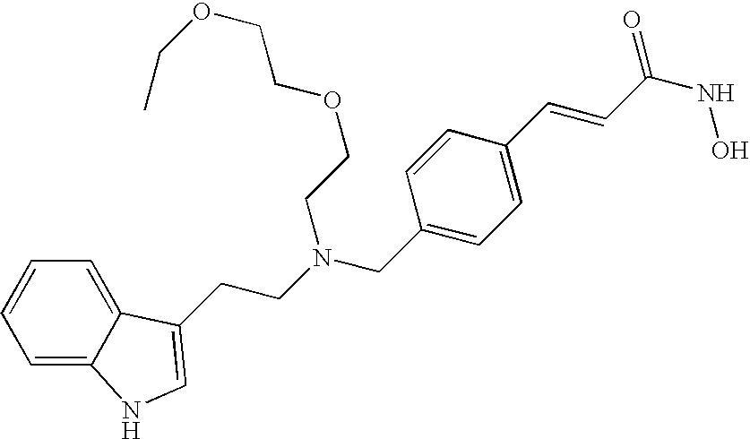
C1=C2C(=CC=C1)C(CCN(CC1=CC=C(C=CC(NO)=O)C=C1)CCOCCOCC)=CN2
